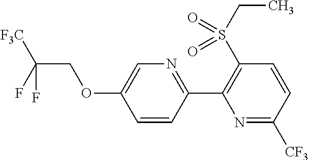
C1=CC(C2=C(S(CC)(=O)=O)C=CC([CF3])=N2)=NC=C1OCC(F)([F3C])F
